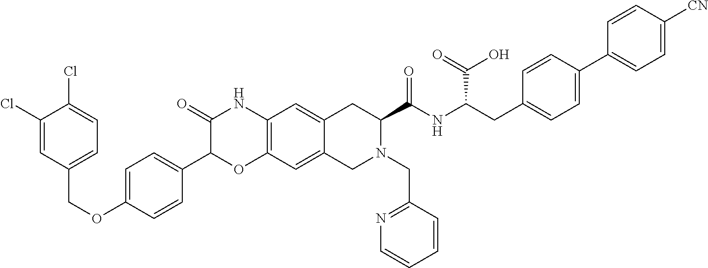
C1(Cl)=CC(COC2=CC=C(C3OC4=C(NC3=O)C=C3C(=C4)CN(CC4=NC=CC=C4)C(C(NC(CC4=CC=C(C5=CC=C([CN])C=C5)C=C4)C(=O)O)=O)C3)C=C2)=CC=C1Cl
